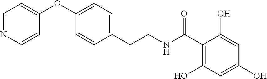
C1(OC2=CC=NC=C2)=CC=C(CCNC(C2=C(O)C=C(O)C=C2O)=O)C=C1
